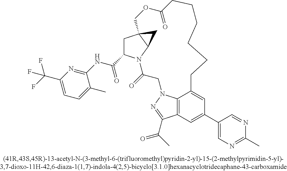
C1(C(=O)NC2=NC(C(F)(F)F)=CC=C2C)CC23C(N1C(=O)CN1C4=C(C(C(C)=O)=N1)C=C(C1=CN=C(C)N=C1)C=C4CCCCCCC(=O)OC2)C3
